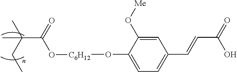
C1=C(O[C6H12]OC(C(CC)(C)C)=O)C(O[Me])=CC(C=CC(O)=O)=C1
